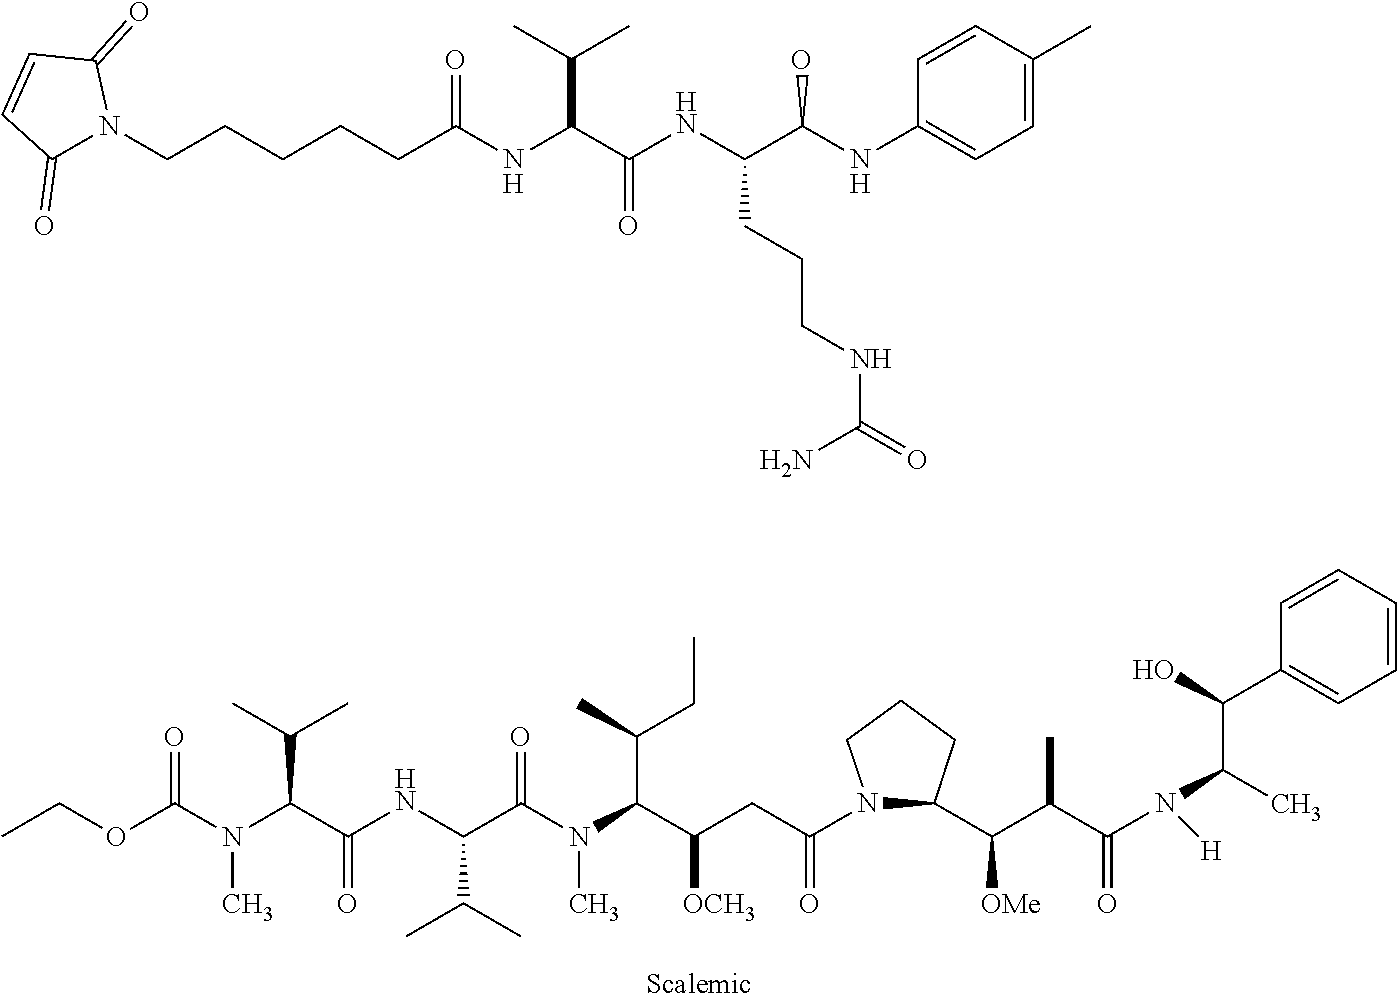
C(N(C(C(CC(N1C(C(C(C)C(=O)N(C(C)C(O)C2=CC=CC=C2)[H])[OMe])CCC1)=O)[OCH3])C(C)CC)C)(C(C(C)C)NC(=O)C(N(C)C(OCC)=O)C(C)C)=O.C1(C)=CC=C(NC(C(NC(C(NC(CCCCCN2C(=O)C=CC2=O)=O)C(C)C)=O)CCCNC(=O)N)O)C=C1
